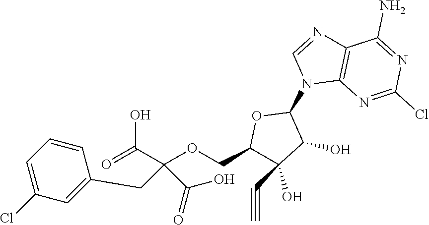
C1=C(Cl)C=C(CC(C(=O)O)(C(O)=O)OCC2C(O)(C#C)C(O)C(N3C4=C(N=C3)C(N)=NC(Cl)=N4)O2)C=C1
